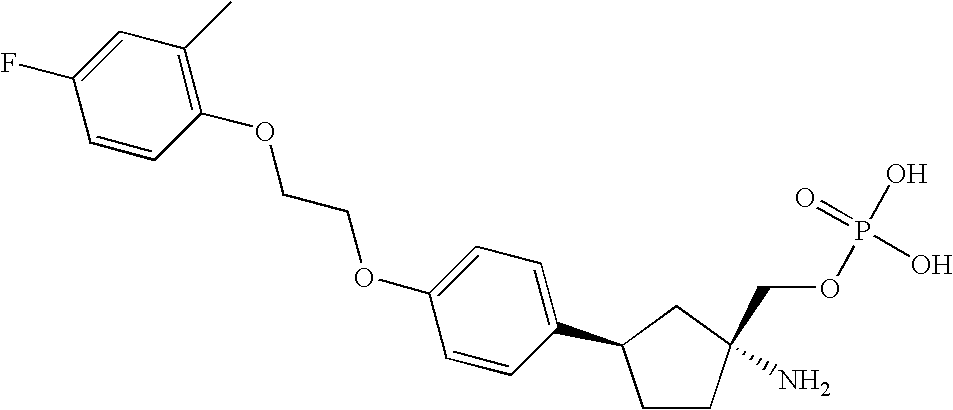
C1CC(N)(COP(O)(=O)O)CC1C1=CC=C(OCCOC2=C(C)C=C(F)C=C2)C=C1
